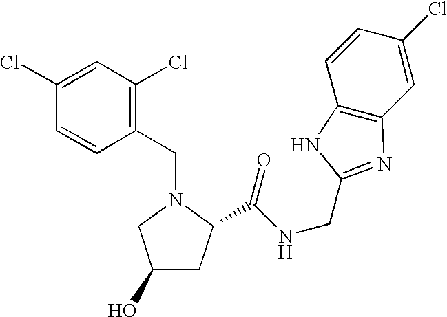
C1=C(Cl)C=CC(CN2CC(O)CC2C(NCC2=NC3=C(C=CC(Cl)=C3)N2)=O)=C1Cl
